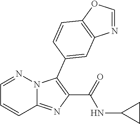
C12=NC(C(=O)NC3CC3)=C(C3=CC4=C(OC=N4)C=C3)N1N=CC=C2
